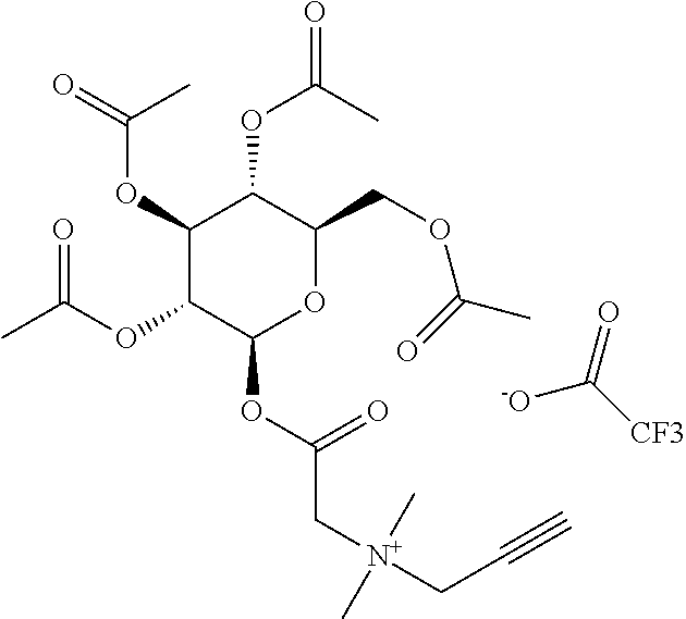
C1(OC(=O)C)C(OC(C)=O)C(OC(C[N+](CC#C)(C)C)=O)OC(COC(C)=O)C1OC(=O)C.[-O]C([CF3])=O
